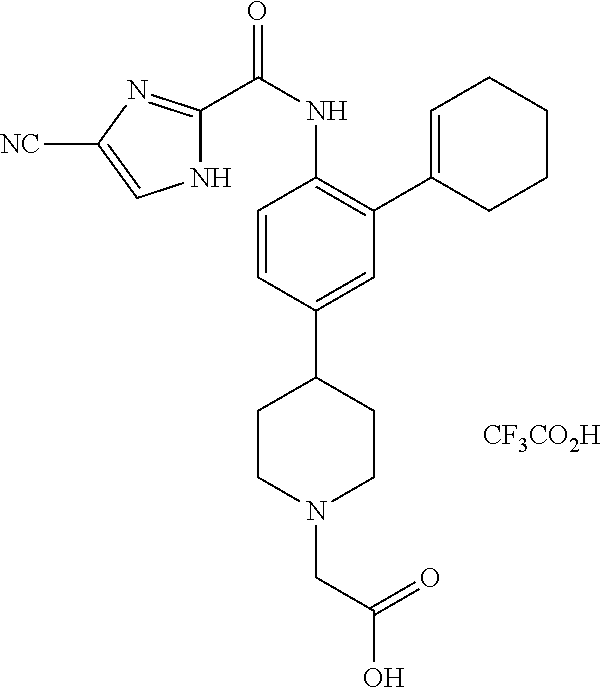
C1=CC(C2CCN(CC(=O)O)CC2)=CC(C2=CCCCC2)=C1NC(=O)C1=NC([NC])=CN1.[CF3CO2H]
